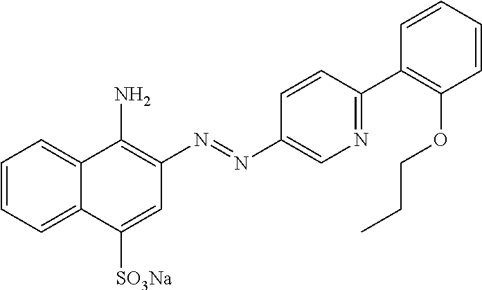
C1=CC=C2C(=C1)C(N)=C(N=NC1=CN=C(C3=C(OCCC)C=CC=C3)C=C1)C=C2[SO3Na]
